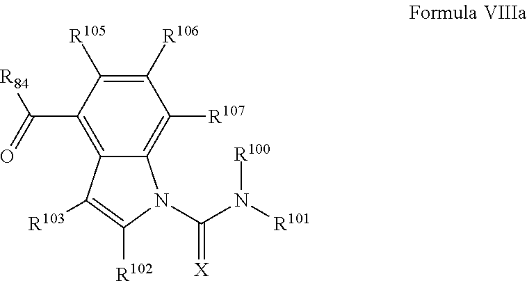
C12=C(C([R84])=O)C([R105])=C([R106])C([R107])=C1N(C(N([R101])[R100])=[X])C([R102])=C2[R103]
